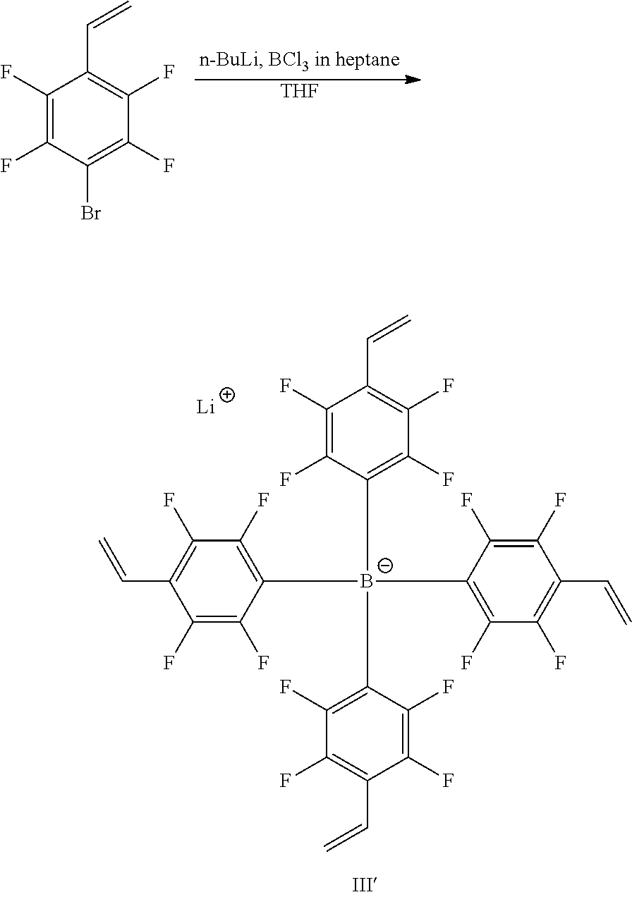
C1(F)=C(F)C([B-](C2=C(F)C(F)=C(C=C)C(F)=C2F)(C2=C(F)C(F)=C(C=C)C(F)=C2F)C2=C(F)C(F)=C(C=C)C(F)=C2F)=C(F)C(F)=C1C=C.[Li].[THF].C1(F)=C(F)C(Br)=C(F)C(F)=C1C=C
